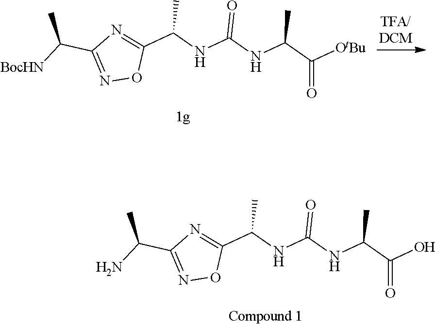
C(NC(NC(C([OtBu])=O)C)=O)(C)C1=NC(C(C)[BocHN])=NO1.C(NC(NC(C(O)=O)C)=O)(C)C1=NC(C(C)N)=NO1
